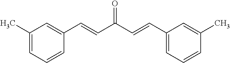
C1(C)=CC(C=CC(=O)C=CC2=CC(C)=CC=C2)=CC=C1
